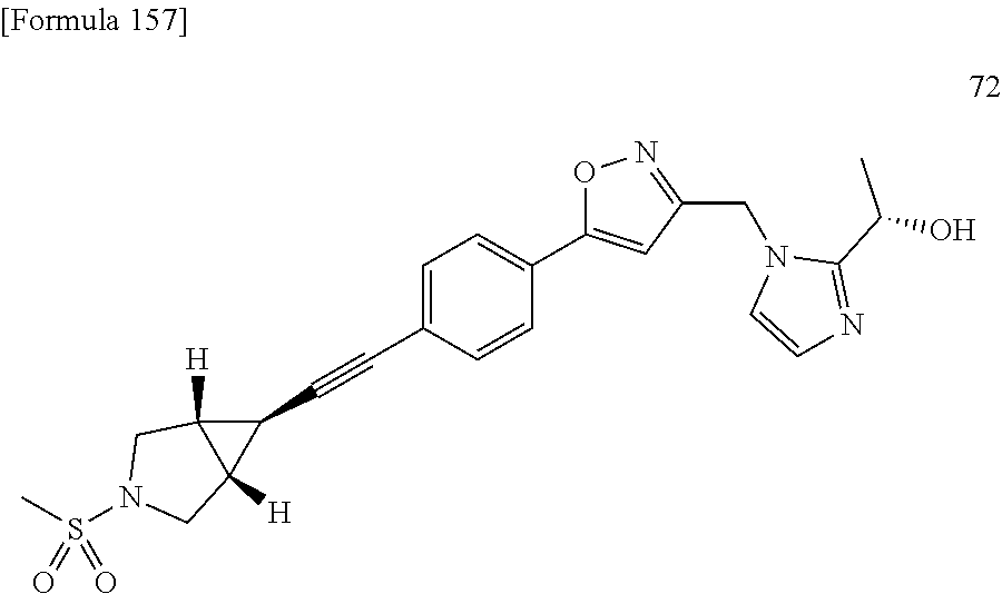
N1(CC2=NOC(C3=CC=C(C#CC4C5([H])C4([H])CN(S(C)(=O)=O)C5)C=C3)=C2)C=CN=C1C(O)C
